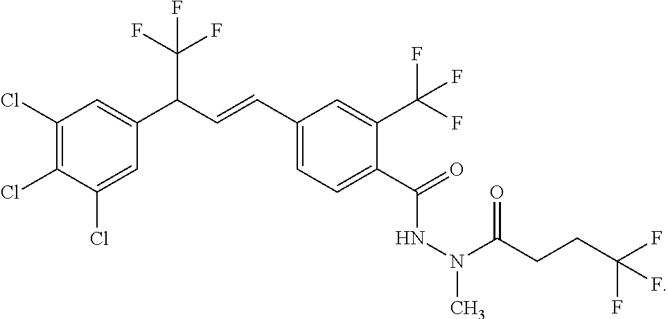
C1(Cl)=C(Cl)C(Cl)=CC(C(C=CC2=CC=C(C(=O)NN(C(CCC(F)(F)F)=O)C)C(C(F)(F)F)=C2)C(F)(F)F)=C1
